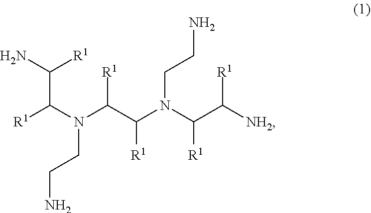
[R1]C(N(C(C(N(C(C([NH2])[R1])[R1])CCN)[R1])[R1])CCN)C(N)[R1]
